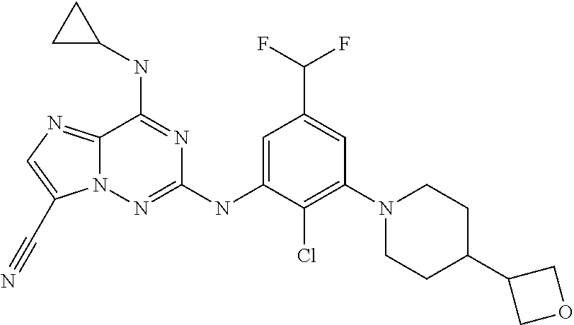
C12=NC=C(C#N)N1N=C(NC1=CC(C(F)F)=CC(N3CCC(C4COC4)CC3)=C1Cl)N=C2NC1CC1
